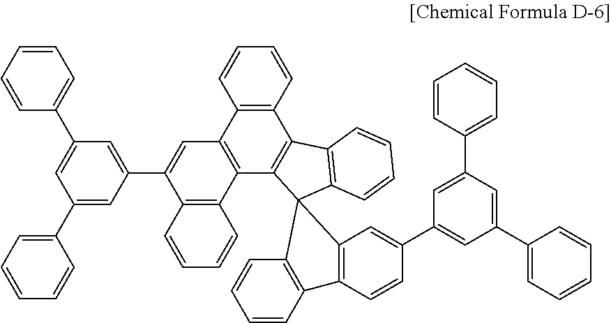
C1=CC=CC2=C1C1=C(C3=C2C2=C(C34C3=C(C=CC=C3)C3=C4C=C(C4=CC(C5=CC=CC=C5)=CC(C5=CC=CC=C5)=C4)C=C3)C=CC=C2)C2=C(C=CC=C2)C(C2=CC(C3=CC=CC=C3)=CC(C3=CC=CC=C3)=C2)=C1
